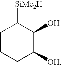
C1CCC([OH])C(O)C1[SiMe2H]
